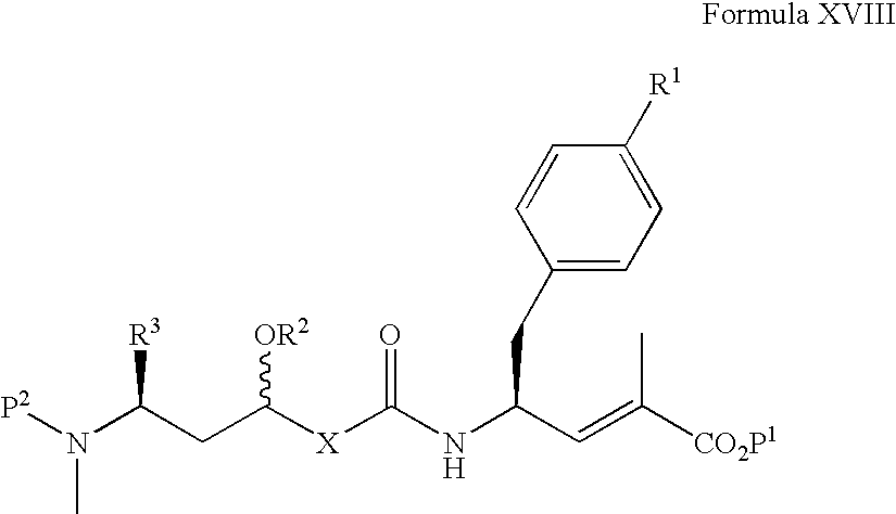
[X](C(NC(C=C([CO2P1])C)CC1=CC=C([R1])C=C1)=O)C(CC(N([P2])C)[R3])[OR2]
